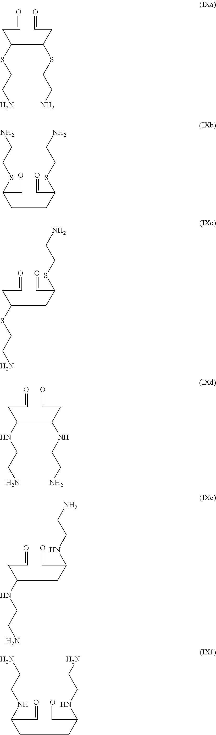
C(C(CC=O)SCCN)(CC=O)SCCN.S(CCN)C(CCC(SCCN)C=O)C=O.S(CCN)C(CC(SCCN)C=O)CC=O.N(CCN)C(C(NCCN)CC=O)CC=O.N(CCN)C(CC(NCCN)C=O)CC=O.N(CCN)C(CCC(NCCN)C=O)C=O
